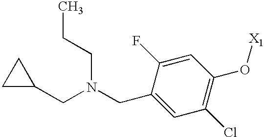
C(C1=CC(Cl)=C(O[X1])C=C1F)N(CCC)CC1CC1
